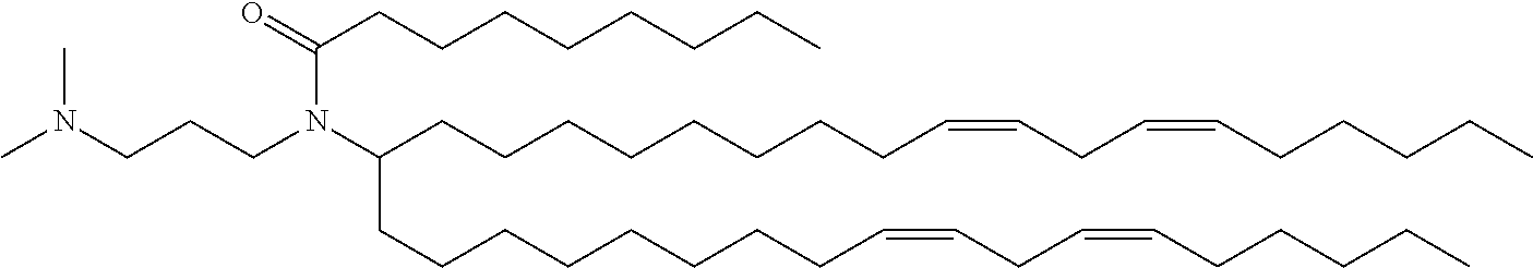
CN(C)CCCN(C(CCCCCCCC)=O)C(CCCCCCCCC=CCC=CCCCCC)CCCCCCCCC=CCC=CCCCCC
